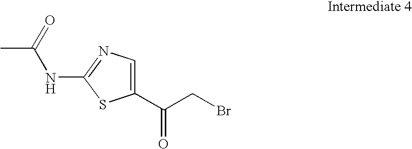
CC(=O)NC1=NC=C(C(CBr)=O)S1
